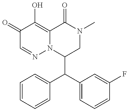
C1(C(C2=CC=CC(F)=C2)C2=CC=CC=C2)CN(C)C(=O)C2=C(O)C(=O)C=NN12
